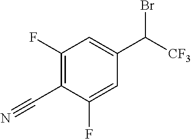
C1(F)=C(C#N)C(F)=CC(C([CF3])Br)=C1
